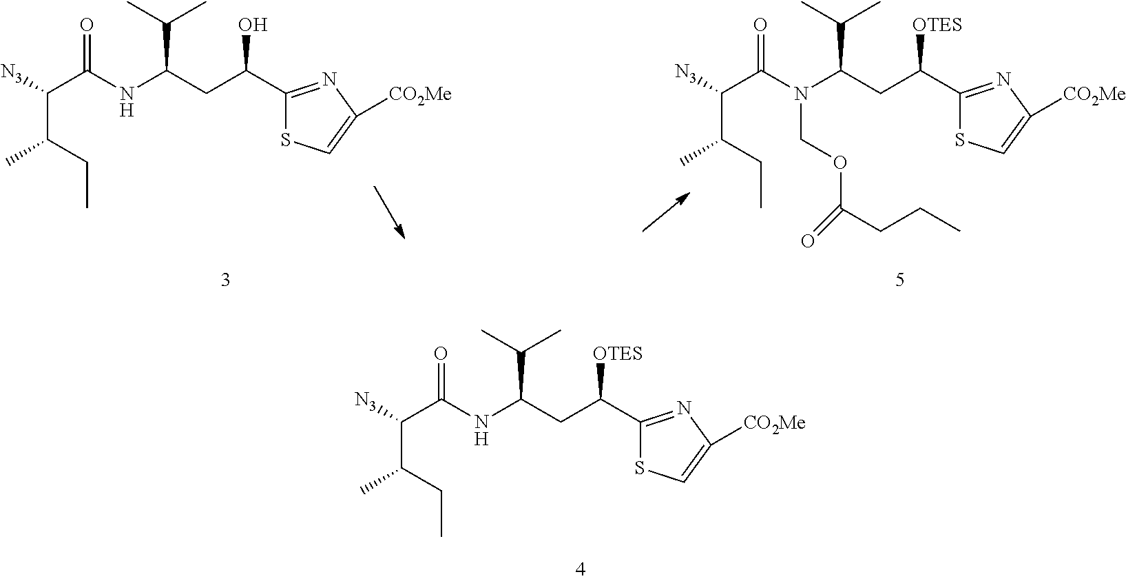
C(NC(CC(C1=NC([CO2Me])=CS1)O)C(C)C)(C(C(CC)C)[N3])=O.C(N(C(CC(C1=NC([CO2Me])=CS1)[OTES])C(C)C)COC(CCC)=O)(C(C(CC)C)[N3])=O.C(NC(CC(C1=NC([CO2Me])=CS1)[OTES])C(C)C)(C(C(CC)C)[N3])=O
